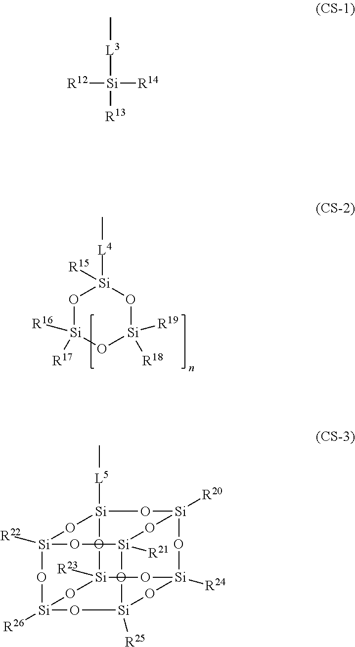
O1[Si]([R17])([R16])O[Si]([R19])([R18])O[Si]1([L4]C)[R15].C[L3][Si]([R14])([R12])[R13].[Si]12([R21])O[Si]3([R20])O[Si]4([L5]C)O[Si]([R22])(O1)O[Si]1([R26])O[Si]([R25])(O2)O[Si]([R24])(O3)O[Si]([R23])(O4)O1
